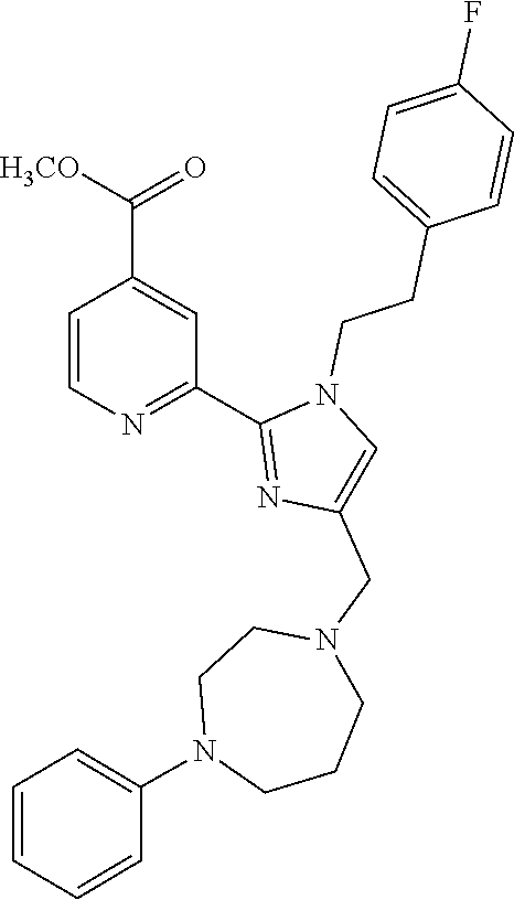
C1=CN=C(C2=NC(CN3CCN(C4=CC=CC=C4)CCC3)=CN2CCC2=CC=C(F)C=C2)C=C1C([H3CO])=O
